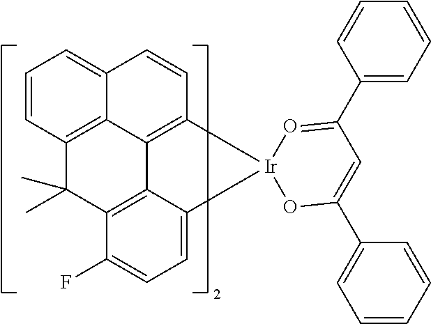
C12=C3C4=C(C=CC3=CC=C1)[Ir]1(C3=CC=C(F)C(=C43)C2(C)C)OC(C2=CC=CC=C2)=CC(C2=CC=CC=C2)=O1
